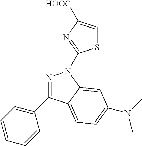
N1=C(C2=CC=CC=C2)C2=CC=C(N(C)C)C=C2N1C1=NC([HOOC])=CS1
